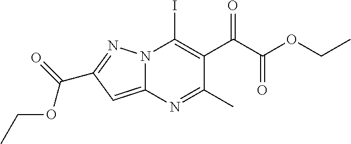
N12C(=CC(C(=O)OCC)=N1)N=C(C)C(C(C(OCC)=O)=O)=C2I
